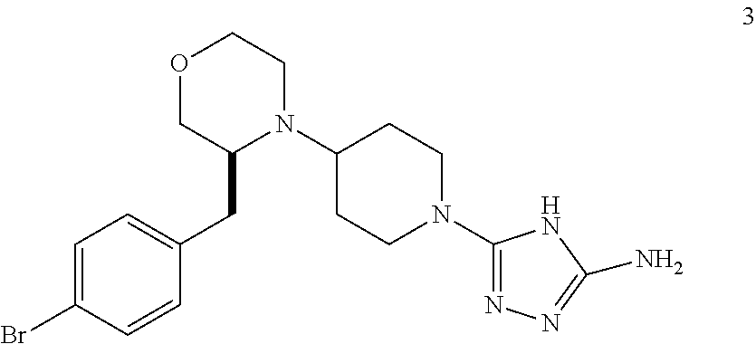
C1=C(Br)C=CC(CC2N(C3CCN(C4=NN=C(N)N4)CC3)CCOC2)=C1
